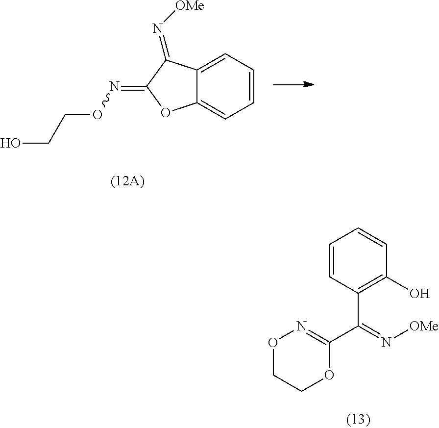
C12=CC=CC=C1C(=N[OMe])C(=NOCCO)O2.C1=CC(C(C2=NOCCO2)=N[OMe])=C(O)C=C1
